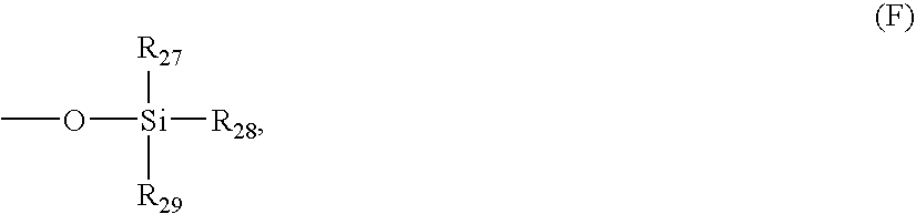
CO[Si]([R28])([R27])[R29]
